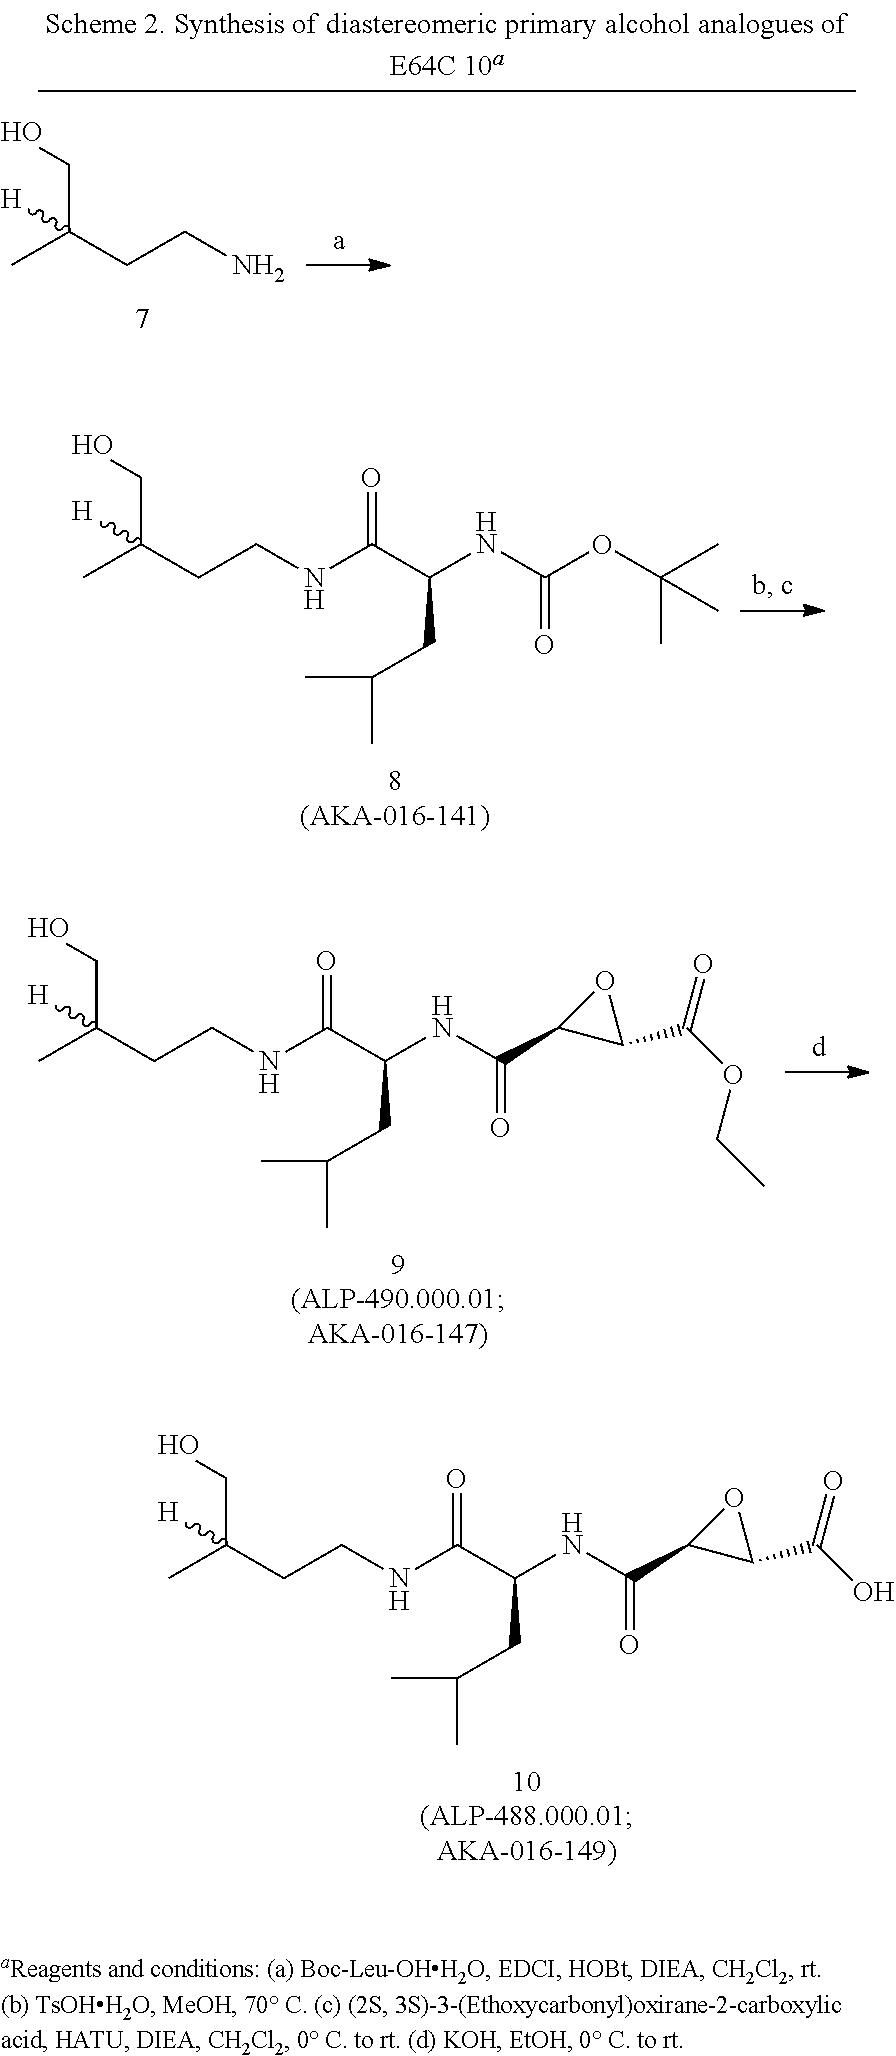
CC(CCNC(C(NC(OC(C)(C)C)=O)CC(C)C)=O)(CO)[H].CC(CCNC(C(NC(C1C(C(OCC)=O)O1)=O)CC(C)C)=O)(CO)[H].CC(CCNC(C(NC(C1C(C(O)=O)O1)=O)CC(C)C)=O)(CO)[H].CC(CCN)(CO)[H]
